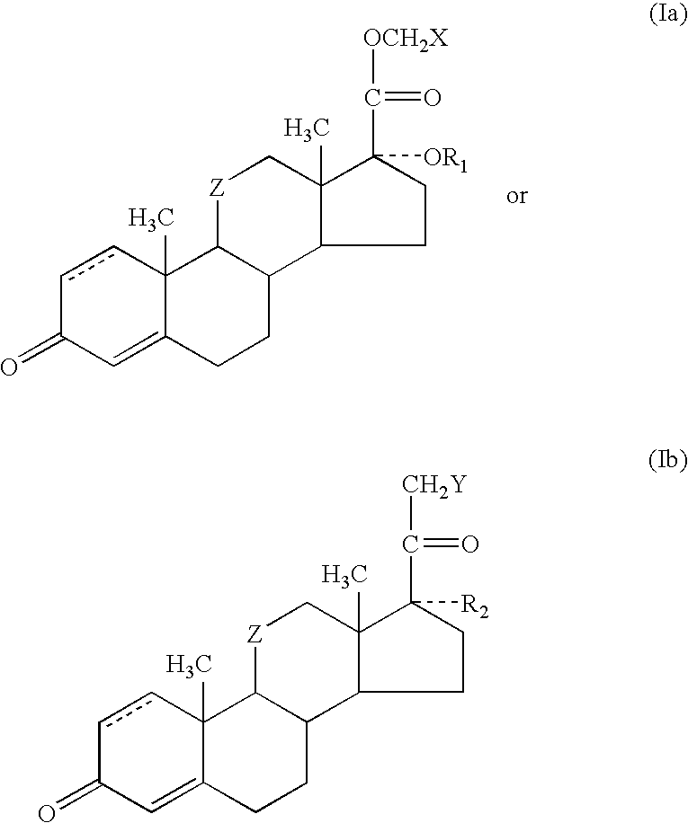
C12(C)C(=CC(=O)cc1)CCC1C2[Z]CC2(C)C1CCC2(C([OCH2X])=O)[OR1].C12(C)C(=CC(=O)cc1)CCC1C2[Z]CC2(C)C1CCC2(C([CH2Y])=O)[R2]
